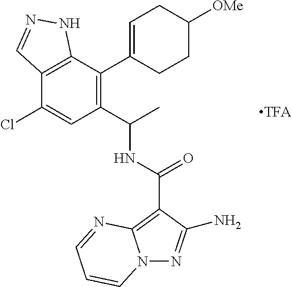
C12=C(C(C3=CCC([OMe])CC3)=C(C(C)NC(=O)C3=C4N(N=C3N)C=CC=N4)C=C1Cl)NN=C2
